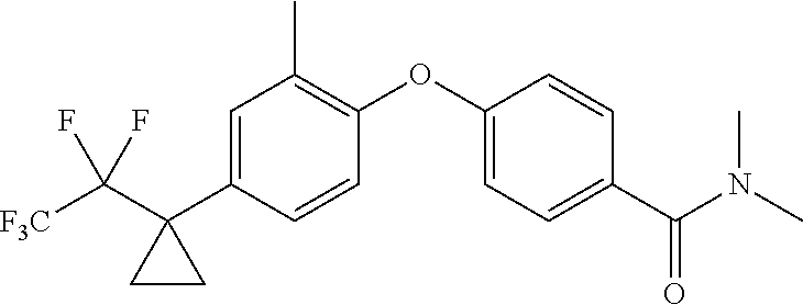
C1=C(C2(C([F3C])(F)F)CC2)C=CC(OC2=CC=C(C(N(C)C)=O)C=C2)=C1C
